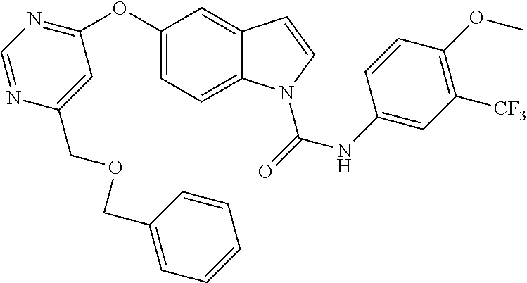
C1(OC2=NC=NC(COCC3=CC=CC=C3)=C2)=CC=C2C(=C1)C=CN2C(=O)NC1=CC([CF3])=C(OC)C=C1
